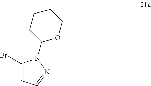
C1(Br)=CC=NN1C1OCCCC1
